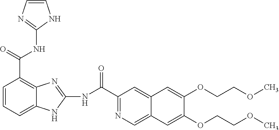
N(C(C1=C2C(=CC=C1)NC(NC(C1=NC=C3C(=C1)C=C(OCCOC)C(OCCOC)=C3)=O)=N2)=O)C1=NC=CN1
